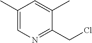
C1(C)=CN=C(CCl)C(C)=C1
